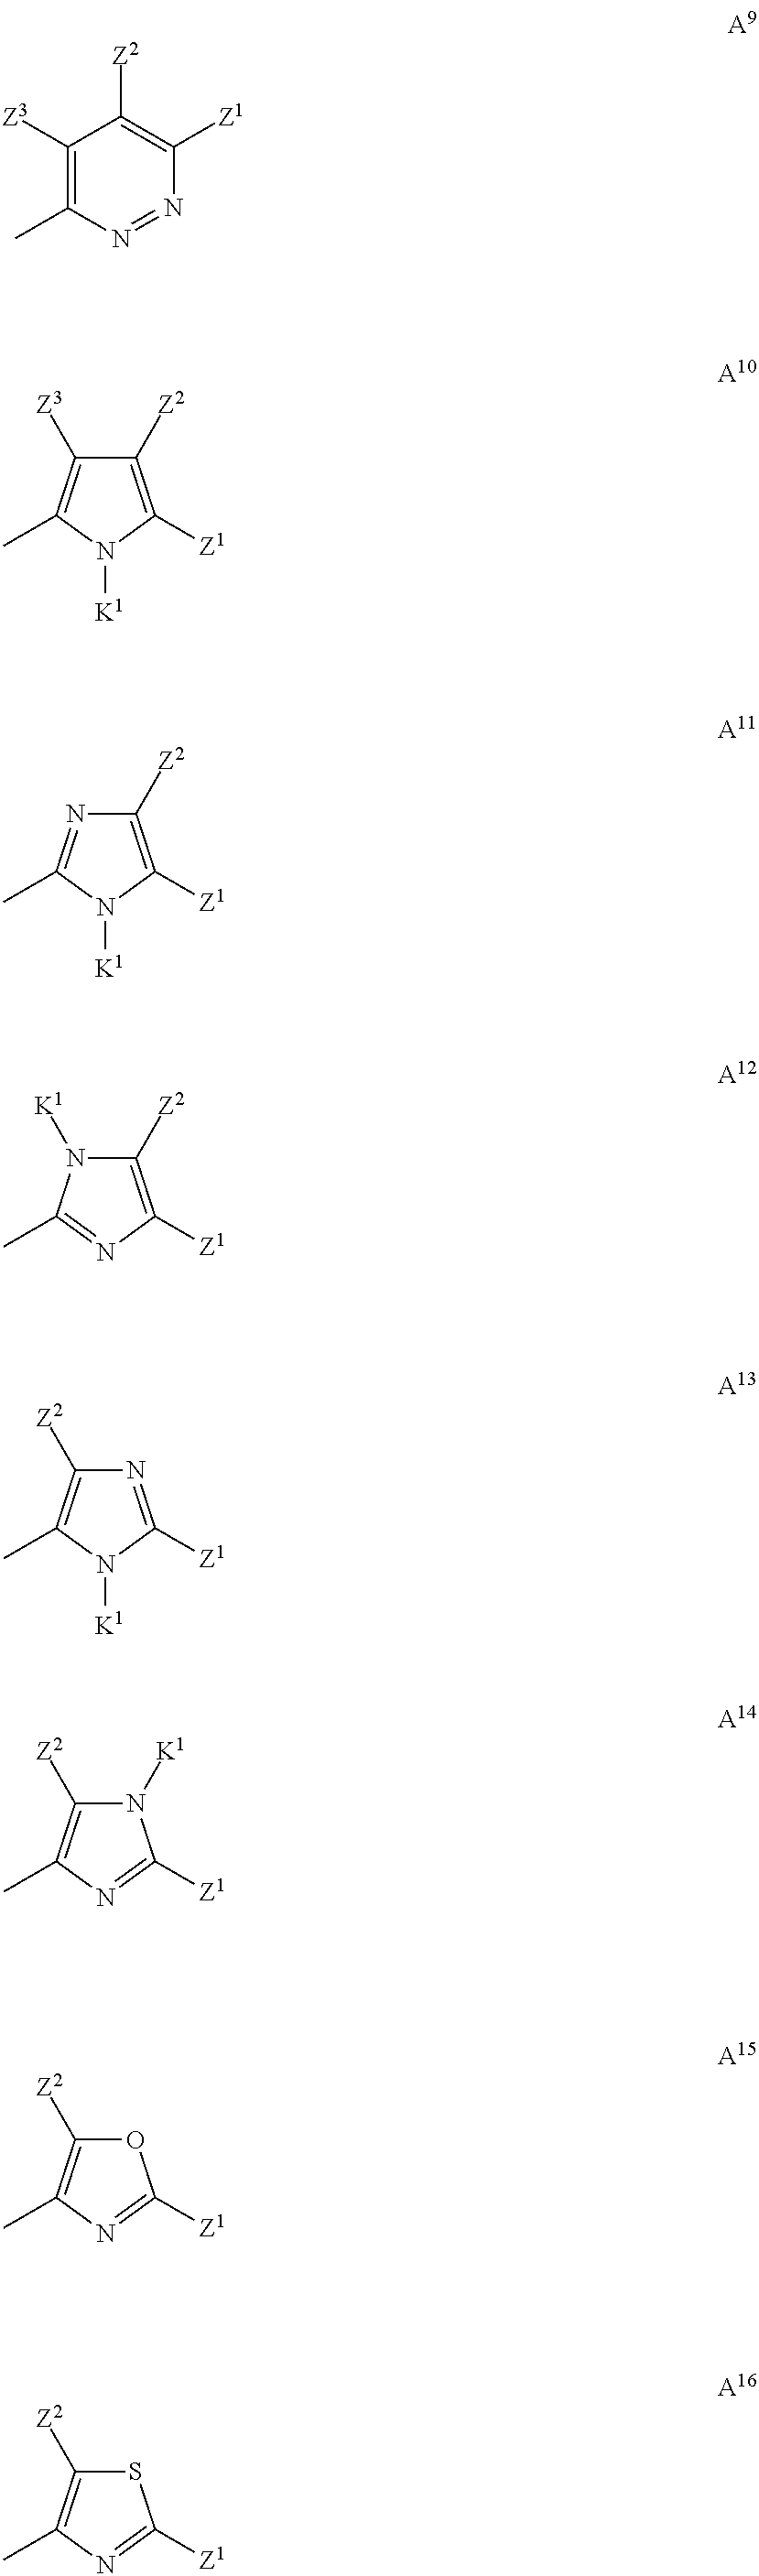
C1([Z3])=C(C)N=NC([Z1])=C1[Z2].C1([Z2])=C([Z1])N([K1])C(C)=C1[Z3].C1([Z2])=C([Z1])N([K1])C(C)=N1.C1([Z2])=C([Z1])N=C(C)N1[K1].N1=C([Z1])N([K1])C(C)=C1[Z2].N1([K1])C([Z2])=C(C)N=C1[Z1].O1C([Z2])=C(C)N=C1[Z1].S1C([Z2])=C(C)N=C1[Z1]
